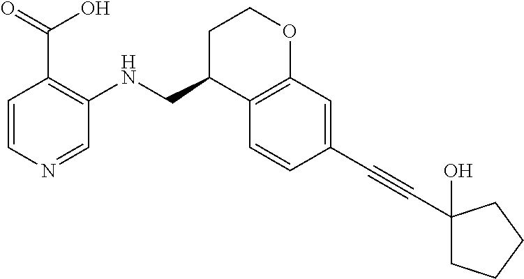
C1=CN=CC(NCC2C3=C(OCC2)C=C(C#CC2(O)CCCC2)C=C3)=C1C(=O)O
